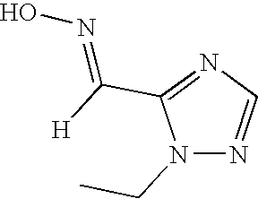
N1(CC)N=CN=C1C([H])=NO
